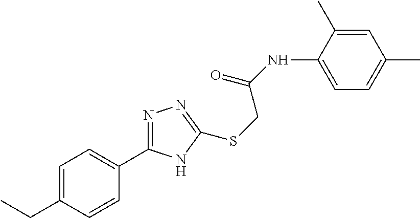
C1=C(CC)C=CC(C2=NN=C(SCC(=O)NC3=CC=C(C)C=C3C)N2)=C1
